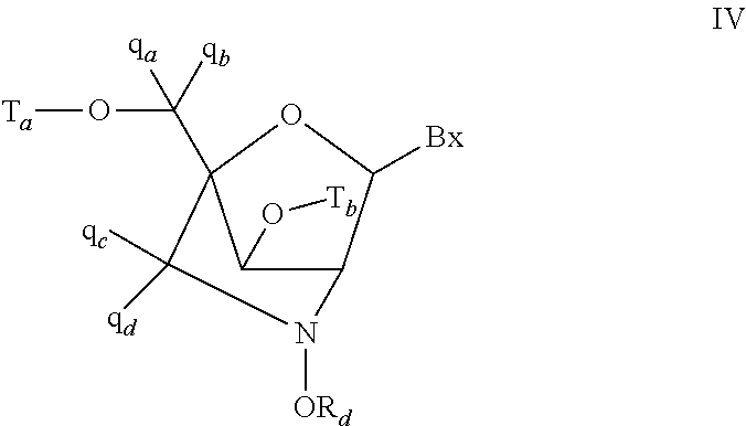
C1(O[Tb])C2C([Bx])OC1(C([qb])([qa])O[Ta])C([qd])([qc])N2[ORd]
